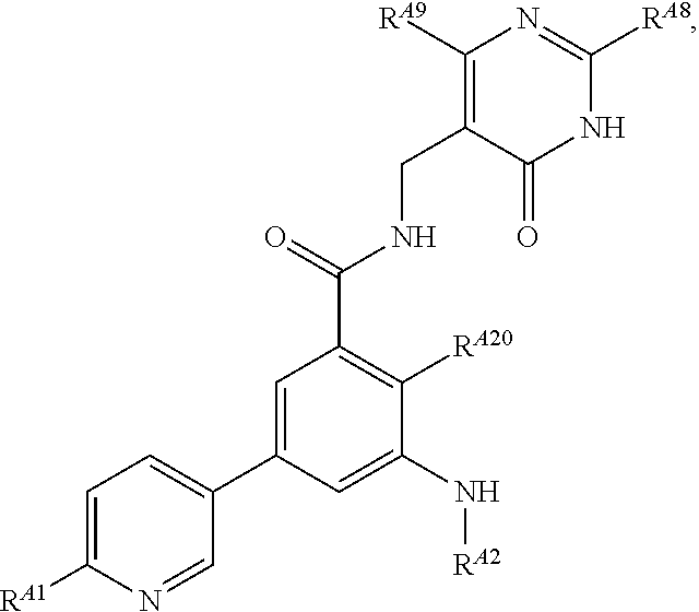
C1([RA9])=C(CNC(C2=C([RA20])C(N[RA2])=CC(C3=CC=C([RA1])N=C3)=C2)=O)C(=O)NC([RA8])=N1
